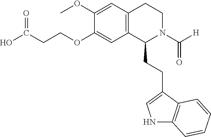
C1(OC)=CC2=C(C=C1OCCC(O)=O)C(CCC1=CNC3=C1C=CC=C3)N(C([H])=O)CC2
